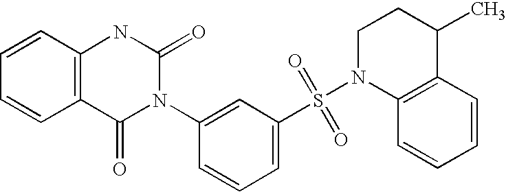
C1=CC2=C(C=C1)C(=O)N(C1=CC(S(=O)(=O)N3CCC(C)C4=C3C=CC=C4)=CC=C1)C(=O)N2
